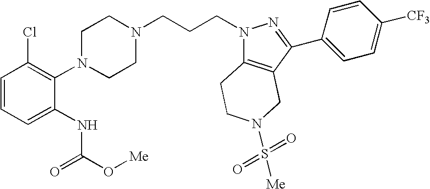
C1=CC=C(NC(O[Me])=O)C(N2CCN(CCCN3C4=C(C(C5=CC=C([CF3])C=C5)=N3)CN(S([Me])(=O)=O)CC4)CC2)=C1Cl
